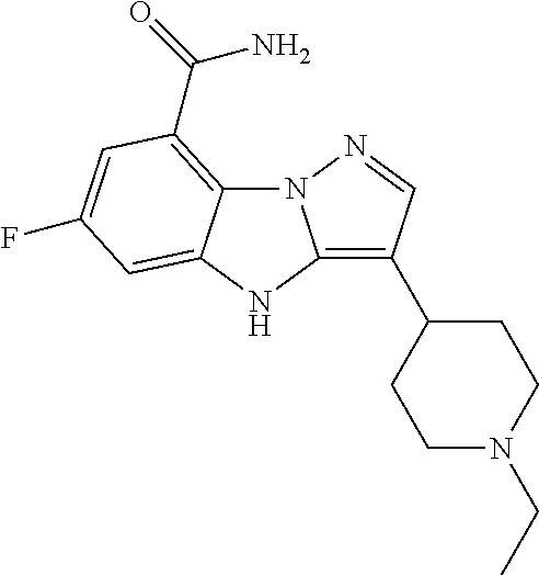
N12C3=C(C(=O)N)C=C(F)C=C3NC1=C(C1CCN(CC)CC1)C=N2
